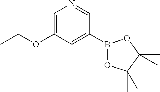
B1(C2=CC(OCC)=CN=C2)OC(C)(C)C(C)(C)O1
